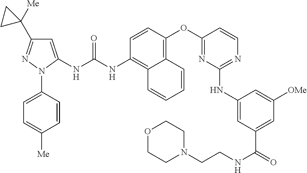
C1=CC(OC2=NC(NC3=CC(C(=O)NCCN4CCOCC4)=CC([OMe])=C3)=NC=C2)=C2C(=C1NC(NC1=CC(C3([Me])CC3)=NN1C1=CC=C([Me])C=C1)=O)C=CC=C2
